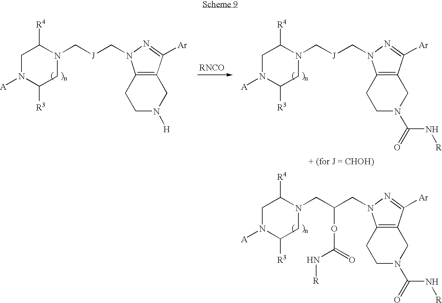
C1N([A])C([R3])CN(CC(CN2C3=C(C([Ar])=N2)CN(C(=O)N[R])CC3)OC(=O)N[R])C1[R4].C1N([A])C([R3])CN(C[J]CN2C3=C(C([Ar])=N2)CN([H])CC3)C1[R4].C1N([A])C([R3])CN(C[J]CN2C3=C(C([Ar])=N2)CN(C(=O)N[R])CC3)C1[R4]
